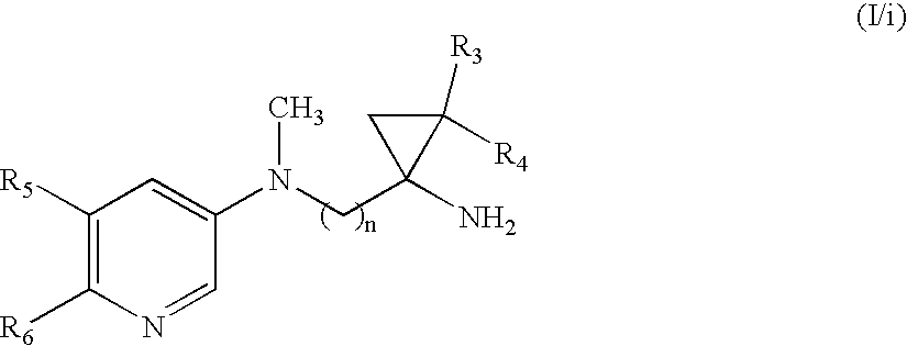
C1([R5])=C([R6])N=CC(N(C)CC2(N)C([R3])([R4])C2)=C1
